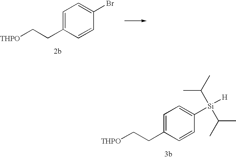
C(CC1=CC=C(Br)C=C1)[THPO].C(CC1=CC=C([Si](C(C)C)(C(C)C)[H])C=C1)[THPO]
